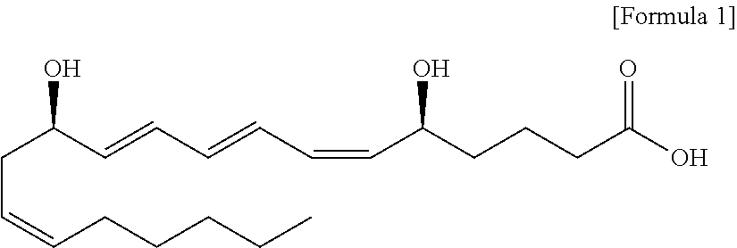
C(C=CCCCCC)C(C=CC=CC=CC(CCCC(O)=O)O)O
